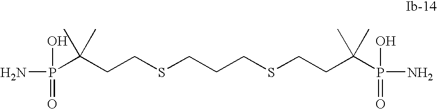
P(C(CCSCCCSCCC(P(N)(O)=O)(C)C)(C)C)(N)(=O)O
